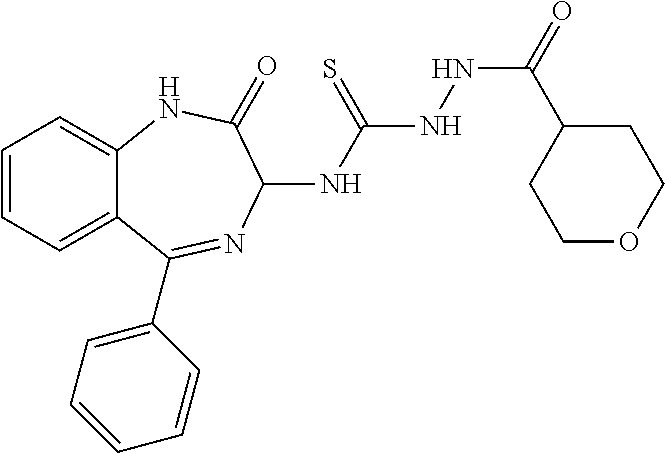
C1=CC=C2C(=C1)NC(=O)C(NC(NNC(=O)C1CCOCC1)=S)N=C2C1=CC=CC=C1
